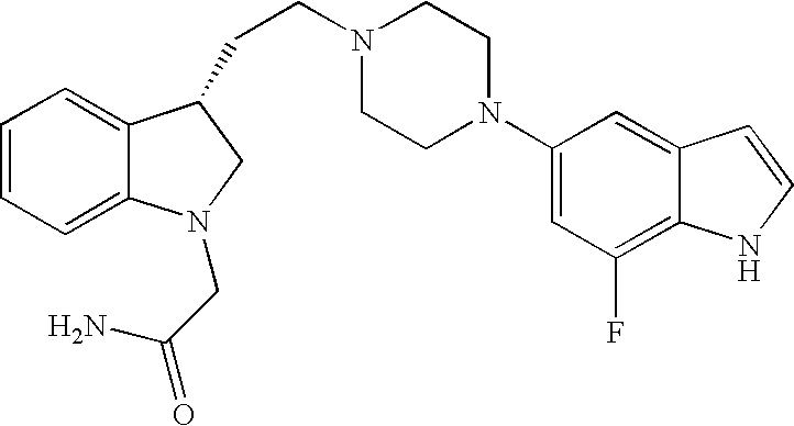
C1=CC=C2C(=C1)C(CCN1CCN(C3=CC(F)=C4C(=C3)C=CN4)CC1)CN2CC(=O)N
